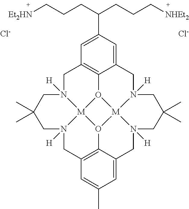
C1N2([H])[M]34O5C6=C1C=C(C(CCC[NHEt2])CCC[Et2HN])C=C6CN1([H])[M]56O3C3=C(CN4([H])CC(C)(C)C2)C=C(C)C=C3CN6([H])CC(C)(C)C1.[Cl-].[Cl-]
